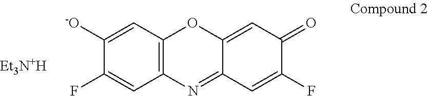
C1([-O])=CC2=C(C=C1F)N=C1C(=CC(=O)C(F)=C1)O2.[Et3N+H]
